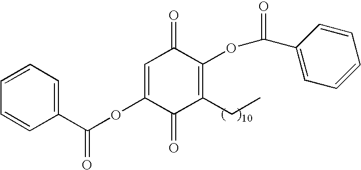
C1=CC(C(OC2=CC(=O)C(OC(=O)C3=CC=CC=C3)=C(CC)C2=O)=O)=CC=C1
